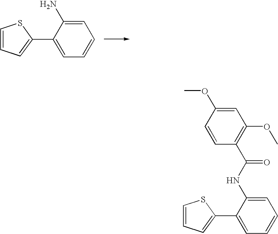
C1=CC=C(C2=CC=CC=C2N)S1.C1=CC=C(C2=CC=CC=C2NC(C2=C(OC)C=C(OC)C=C2)=O)S1
